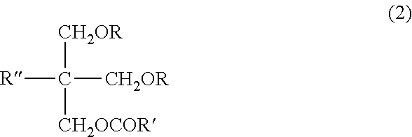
C([CH2OR])([CH2OCOR])([CH2OR])[R]
